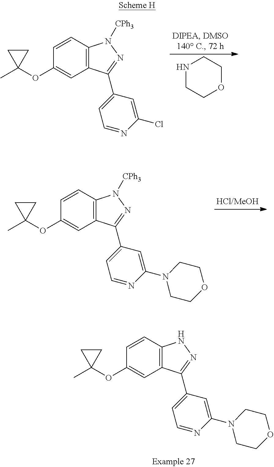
C1(OC2=CC3=C(C=C2)NN=C3C2=CC=NC(N3CCOCC3)=C2)(C)CC1.C1(OC2=CC3=C(C=C2)N([CPh3])N=C3C2=CC=NC(Cl)=C2)(C)CC1.N1CCOCC1.C1(OC2=CC3=C(C=C2)N([CPh3])N=C3C2=CC=NC(N3CCOCC3)=C2)(C)CC1
